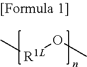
C[R1L]OC
